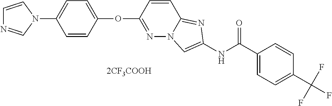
[2CF3COOH].O(C1=NN2C(=NC(NC(C3=CC=C(C(F)(F)F)C=C3)=O)=C2)C=C1)C1=CC=C(N2C=CN=C2)C=C1
